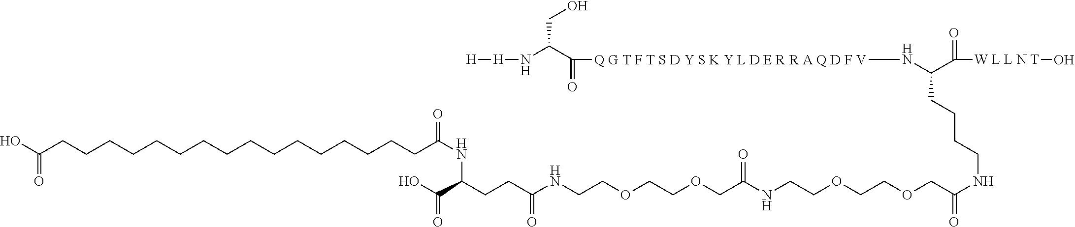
[H][H]NC(C(=O)[Q G T F T S D Y S K Y L D E R R A Q D F V]NC(C([W L L N T]O)=O)CCCCNC(=O)COCCOCCNC(COCCOCCNC(=O)CCC(NC(CCCCCCCCCCCCCCCCC(=O)O)=O)C(=O)O)=O)CO
